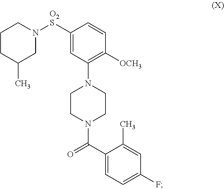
C1CC(C)CN([O2S]C2=CC(N3CCN(C(C4=CC=C(F)C=C4C)=O)CC3)=C([OCH3])C=C2)C1
